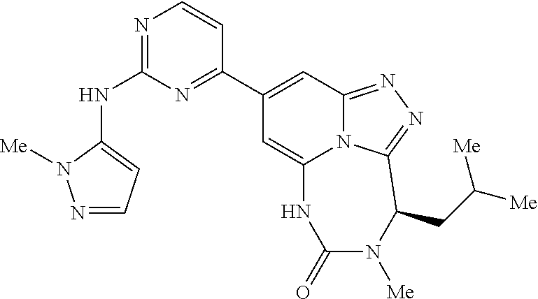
N1=CC=C(NC2=NC=CC(C3=CC4=NN=C5N4C(=C3)NC(=O)N([Me])C5CC([Me])[Me])=N2)N1[Me]
